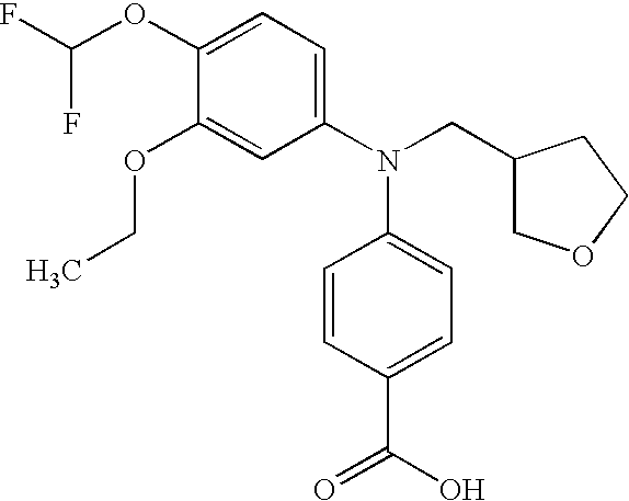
C1(OC(F)F)=CC=C(N(CC2COCC2)C2=CC=C(C(O)=O)C=C2)C=C1OCC
